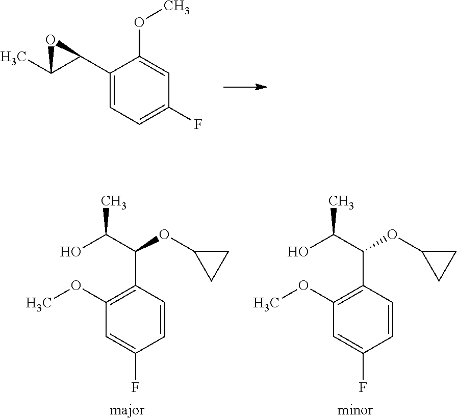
C1(C2OC2C)=CC=C(F)C=C1OC.C1(OC)=C(C(OC2CC2)C(O)C)C=CC(F)=C1.C1(OC)=C(C(OC2CC2)C(O)C)C=CC(F)=C1
